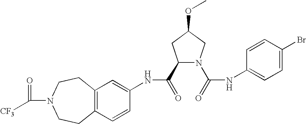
C12=C(C=CC(NC(=O)C3N(C(=O)NC4=CC=C(Br)C=C4)CC(OC)C3)=C1)CCN(C([CF3])=O)CC2
